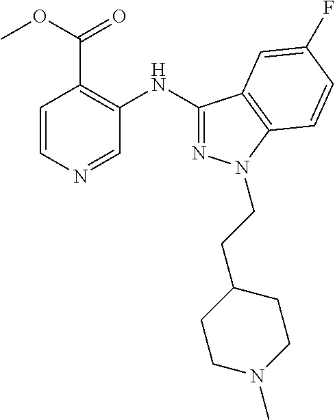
C1N(C)CCC(CCN2N=C(NC3=C(C(OC)=O)C=CN=C3)C3=C2C=CC(F)=C3)C1
